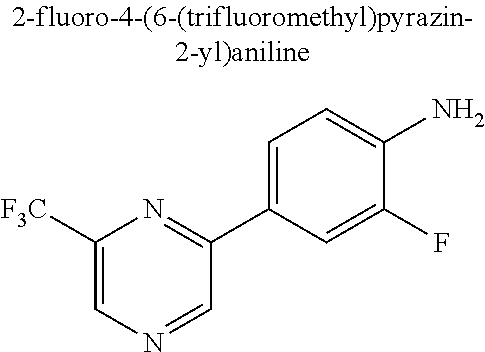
C1(C2=CC=C(N)C(F)=C2)=NC([F3C])=CN=C1
